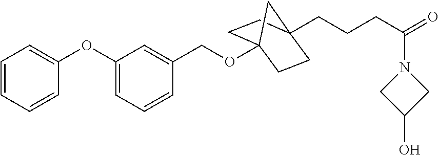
O(C12CCC(CCCC(=O)N3CC(O)C3)(CC1)C2)CC1=CC(OC2=CC=CC=C2)=CC=C1
